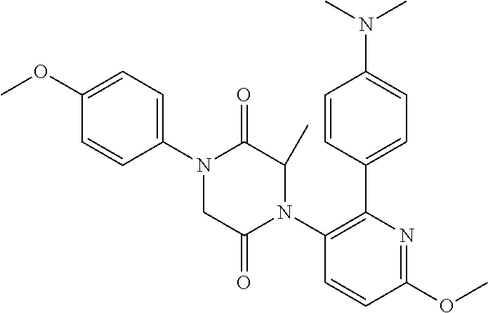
C1=CC(C2=C(N3C(C)C(=O)N(C4=CC=C(OC)C=C4)CC3=O)C=CC(OC)=N2)=CC=C1N(C)C
